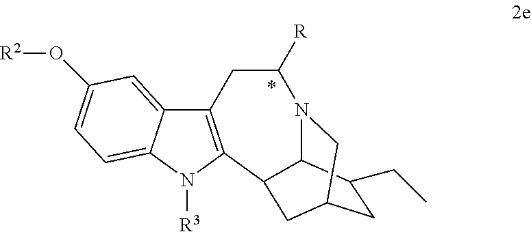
C12=C(N([R3])C3=CC=C(O[R2])C=C13)C1C3N(C([R])C2)CC(CC3CC)C1
